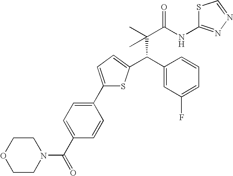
C(C(C)(C(NC1=NN=CS1)=O)C)(C1=CC(F)=CC=C1)C1=CC=C(C2=CC=C(C(=O)N3CCOCC3)C=C2)S1
